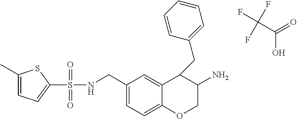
C1(S(NCC2=CC=C3C(=C2)C(CC2=CC=CC=C2)C(N)CO3)(=O)=O)=CC=C(C)S1.C(C(=O)O)(F)(F)F
